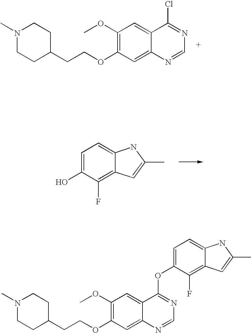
C1(OC)=C(OCCC2CCN(C)CC2)C=C2C(=C1)C(Cl)=NC=N2.C1(O)=CC=C2C(=C1F)C=C(C)N2.C1(OC)=C(OCCC2CCN(C)CC2)C=C2C(=C1)C(OC1=CC=C3C(=C1F)C=C(C)N3)=NC=N2
